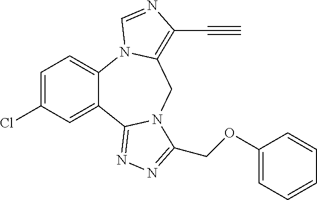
C12=CC=C(Cl)C=C1C1=NN=C(COC3=CC=CC=C3)N1CC1=C(C#C)N=CN21
